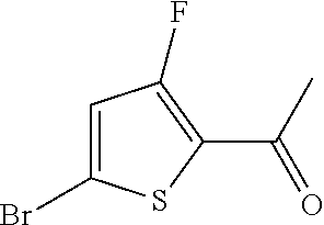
C1=C(Br)SC(C(C)=O)=C1F
